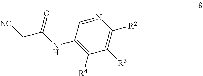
C1([R3])=C([R2])N=CC(NC(C[NC])=O)=C1[R4]
